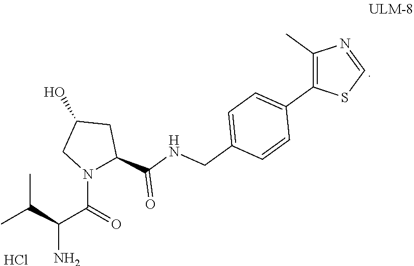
CC(C(C(=O)N1CC(O)CC1C(NCC1=CC=C(C2=C(C)N=CS2)C=C1)=O)N)C.Cl
